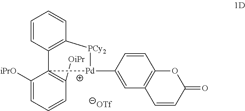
[OiPr]C1=C2(C3=C(C=CC=C3)[PCy2][Pd]2C2=CC3=C(C=C2)OC(=O)C=C3)C([iPrO])=CC=C1
